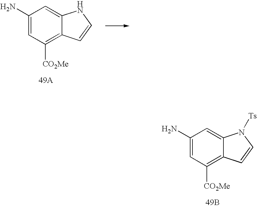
C1(N)=CC([CO2Me])=C2C(=C1)NC=C2.C1(N)=CC([CO2Me])=C2C(=C1)N([Ts])C=C2.[49B]
